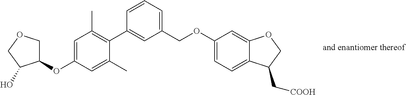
C1(C)=CC(OC2COCC2O)=CC(C)=C1C1=CC(COC2=CC=C3C(=C2)OCC3C[COOH])=CC=C1
